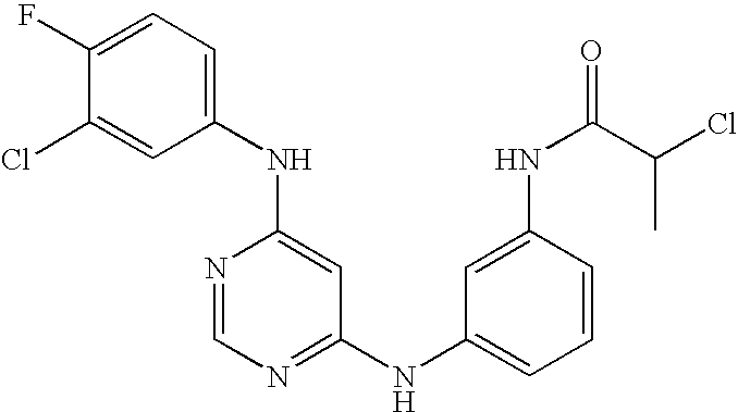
C1(NC2=CC=C(F)C(Cl)=C2)=CC(NC2=CC=CC(NC(C(Cl)C)=O)=C2)=NC=N1
